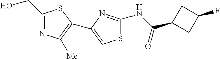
N(C1=NC(C2=C([Me])N=C(CO)S2)=CS1)C(C1CC(F)C1)=O
